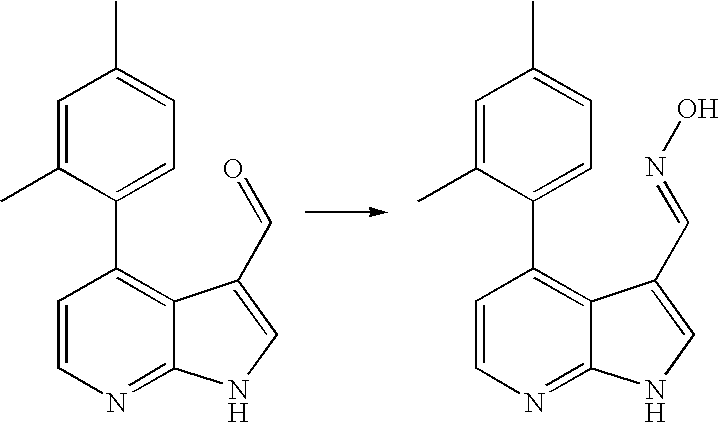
C1=CN=C2C(=C1C1=CC=C(C)C=C1C)C(C=O)=CN2.C1=CN=C2C(=C1C1=CC=C(C)C=C1C)C(C=NO)=CN2
